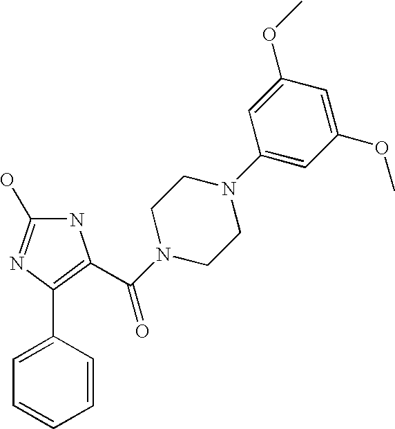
N1C(O)=NC(C2=CC=CC=C2)=C1C(N1CCN(C2=CC(OC)=CC(OC)=C2)CC1)=O
